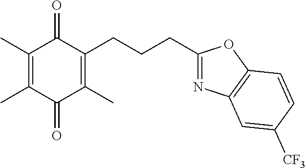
C1(C)=C(C)C(=O)C(C)=C(CCCC2=NC3=C(O2)C=CC([CF3])=C3)C1=O
